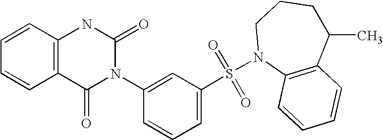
C1=CC2=C(C=C1)C(=O)N(C1=CC(S(=O)(=O)N3C4=C(C(C)CCC3)C=CC=C4)=CC=C1)C(=O)N2
